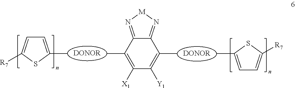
C1=C(C)SC([R7])=C1.CC1=C([X1])C([Y1])=C(C)C2=N[M]N=C12.C1=C(C)SC([R7])=C1
